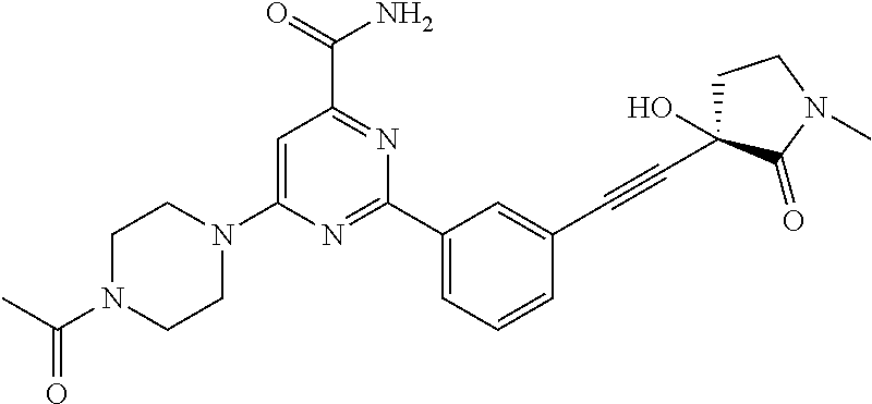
C1(C2=CC=CC(C#CC3(O)CCN(C)C3=O)=C2)=NC(N2CCN(C(C)=O)CC2)=CC(C(=O)N)=N1
